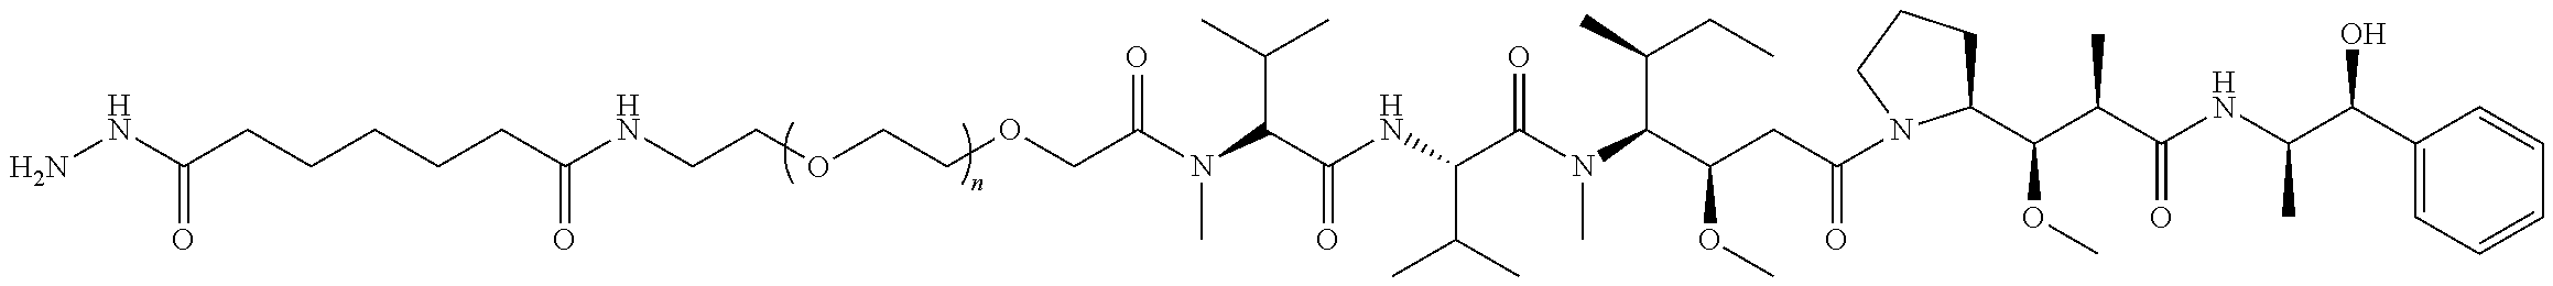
NNC(=O)CCCCCC(=O)NCCOCCOCC(=O)N(C)C(C(C)C)C(=O)NC(C(C)C)C(=O)N(C)C(C(CC)C)C(OC)CC(=O)N1C(C(OC)C(C(=O)NC(C(O)C2=CC=CC=C2)C)C)CCC1
